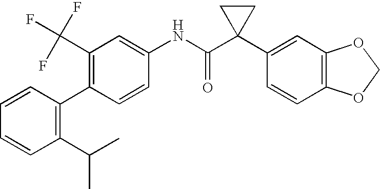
C1=CC(C2=C(C(C)C)C=CC=C2)=C(C(F)(F)F)C=C1NC(C1(C2=CC3=C(C=C2)OCO3)CC1)=O
